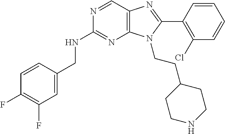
C1=C(CNC2=NC3=C(C=N2)N=C(C2=C(Cl)C=CC=C2)N3CCC2CCNCC2)C=CC(F)=C1F
